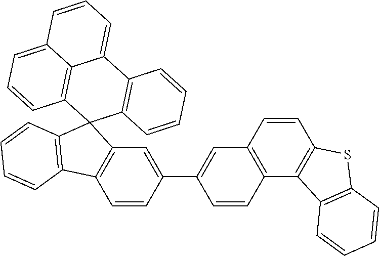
C1=CC2=C(C=C1C1=CC3=C(C=C1)C1=C(C=C3)SC3=C1C=CC=C3)C1(C3=C2C=CC=C3)C2=C(C3=CC=CC4=CC=CC1=C34)C=CC=C2
